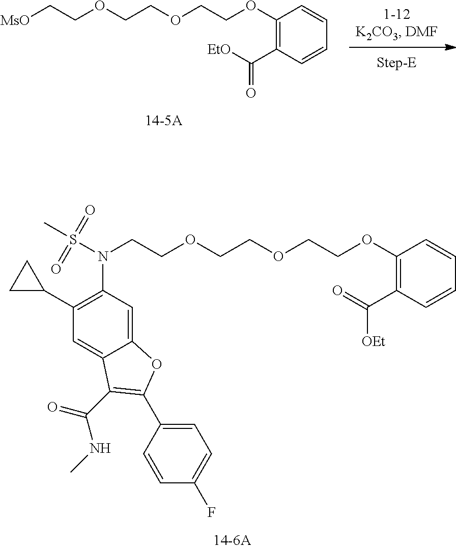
C(COC1=C(C(=O)[OEt])C=CC=C1)OCCOCCN(S(C)(=O)=O)C1=C(C2CC2)C=C2C(=C1)OC(C1=CC=C(F)C=C1)=C2C(=O)NC.[MsO]CCOCCOCCOC1=C(C(=O)[EtO])C=CC=C1
